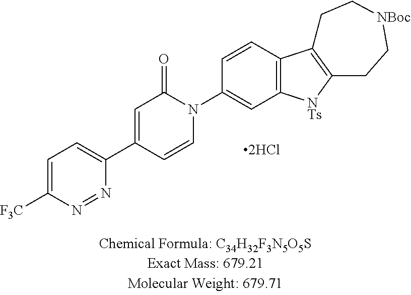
C1=C([F3C])N=NC(C2=CC(=O)N(C3=CC4=C(C=C3)C3=C([NTs]4)CC[NBoc]CC3)C=C2)=C1
